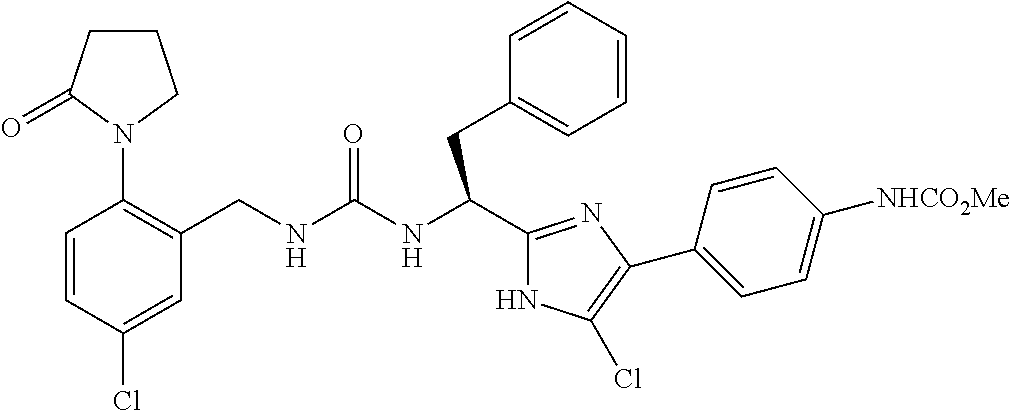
C1=CC(Cl)=CC(CNC(NC(C2=NC(C3=CC=C([NHCO2Me])C=C3)=C(Cl)N2)CC2=CC=CC=C2)=O)=C1N1CCCC1=O
